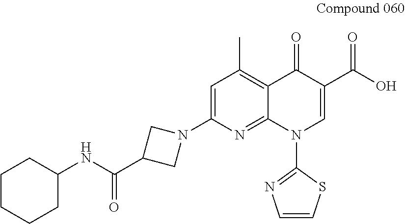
C1=C(N2CC(C(=O)NC3CCCCC3)C2)N=C2C(=C1C)C(=O)C(C(=O)O)=CN2C1=NC=CS1
